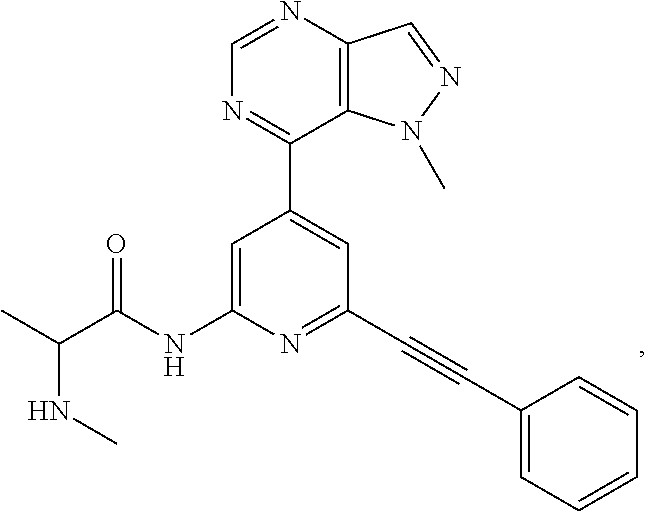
N(C(C)C(NC1=CC(C2=NC=NC3=C2N(C)N=C3)=CC(C#CC2=CC=CC=C2)=N1)=O)C
